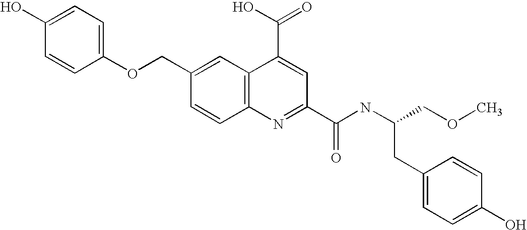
C1(OCC2=CC3=C(C=C2)N=C(C(NC(COC)CC2=CC=C(O)C=C2)=O)C=C3C(O)=O)=CC=C(O)C=C1
